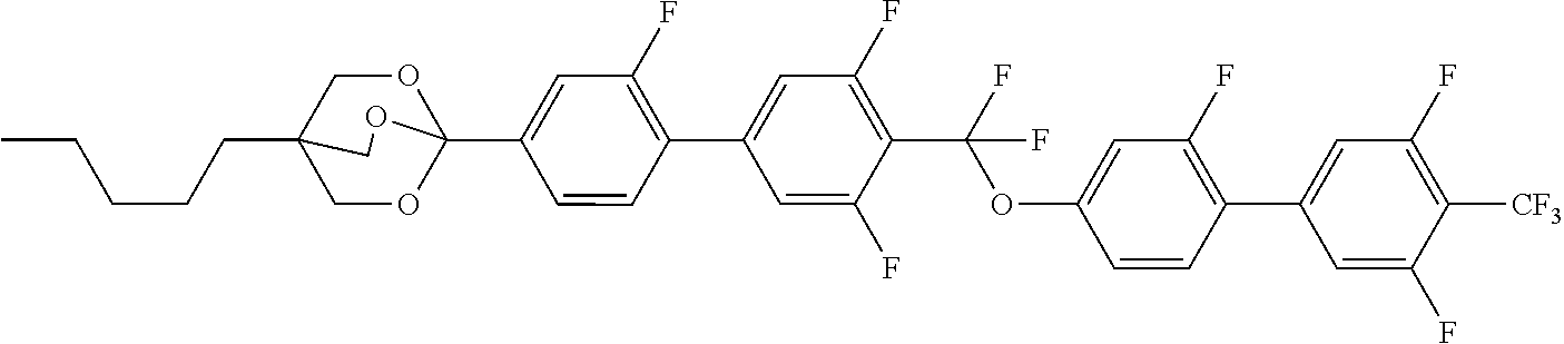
C(CC12COC(C3=CC(F)=C(C4=CC(F)=C(C(OC5=CC(F)=C(C6=CC(F)=C([CF3])C(F)=C6)C=C5)(F)F)C(F)=C4)C=C3)(OC1)OC2)CCC
